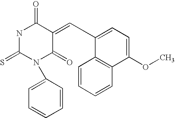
S=C1NC(=O)C(=CC2=CC=C(OC)C3=C2C=CC=C3)C(=O)N1C1=CC=CC=C1
